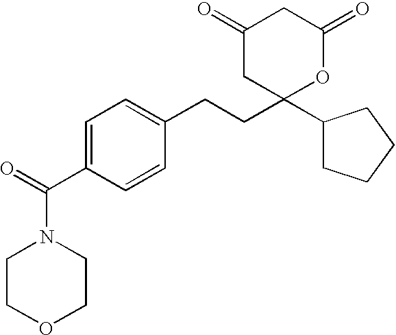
C1(C(=O)N2CCOCC2)=CC=C(CCC2(C3CCCC3)OC(=O)CC(=O)C2)C=C1
